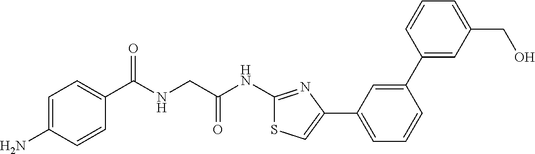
C1=C(N)C=CC(C(NCC(NC2=NC(C3=CC=CC(C4=CC(CO)=CC=C4)=C3)=CS2)=O)=O)=C1
